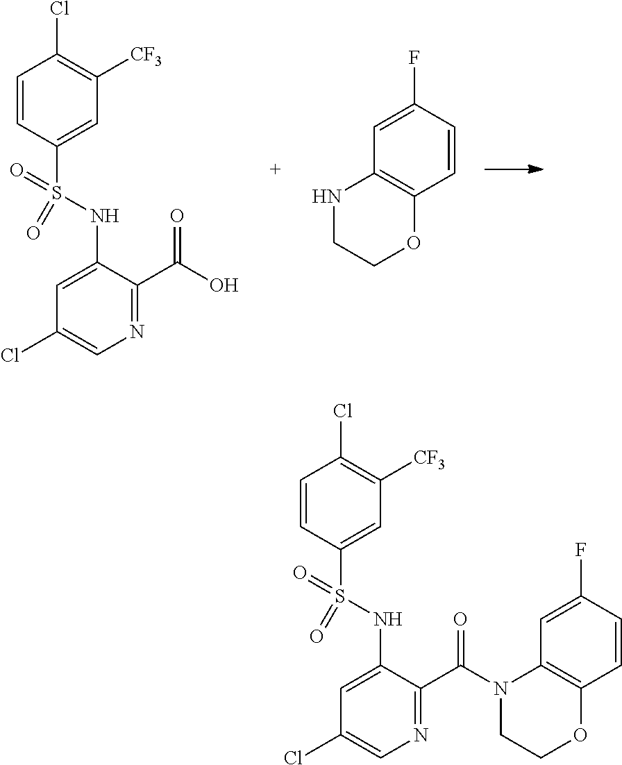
C1=CC(S(=O)(=O)NC2=CC(Cl)=CN=C2C(O)=O)=CC([CF3])=C1Cl.C1=C(F)C=CC2=C1NCCO2.C1=CC(S(=O)(=O)NC2=CC(Cl)=CN=C2C(N2C3=C(C=CC(F)=C3)OCC2)=O)=CC([CF3])=C1Cl
